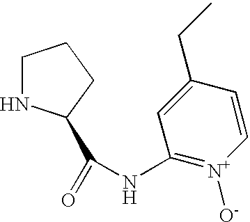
C1NC(C(=O)NC2=[N+]([O-])C=CC(CC)=C2)CC1
